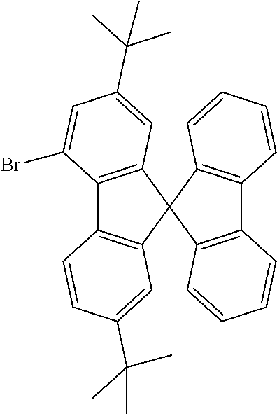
C12=C(C=CC=C1)C1(C3=C2C=CC=C3)C2=C(C3=C1C=C(C(C)(C)C)C=C3)C(Br)=CC(C(C)(C)C)=C2
